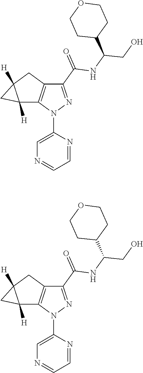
C12([H])C3=C(CC1([H])C2)C(C(=O)NC(CO)C1CCOCC1)=NN3C1=CN=CC=N1.C12([H])C3=C(CC1([H])C2)C(C(=O)NC(CO)C1CCOCC1)=NN3C1=CN=CC=N1
